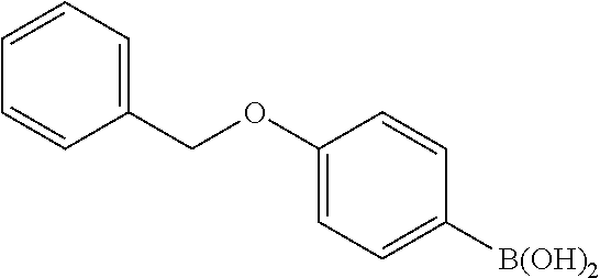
C1=CC(COC2=CC=C([B(OH)2])C=C2)=CC=C1
